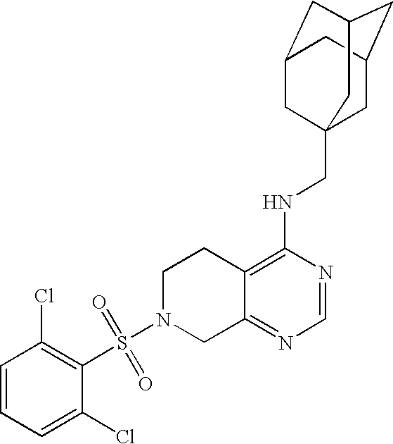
C12=C(NCC34CC5CC(CC(C3)C5)C4)N=CN=C1CN(S(=O)(=O)C1=C(Cl)C=CC=C1Cl)CC2
